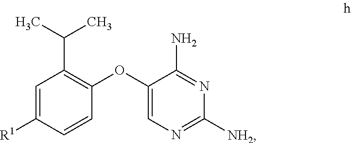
C1=C([R1])C=CC(OC2=CN=C([NH2])N=C2N)=C1C(C)C
